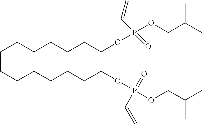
C(CCCCCCCOP(OCC(C)C)(C=C)=O)CCCCCCOP(OCC(C)C)(=O)C=C
